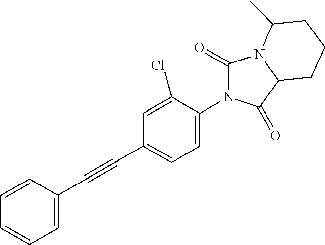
C1=C(C#CC2=CC=C(N3C(=O)N4C(C3=O)CCCC4C)C(Cl)=C2)C=CC=C1
